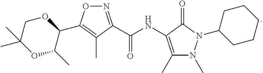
C1C(C)(C)OC(C)C(C2=C(C)C(C(NC3=C(C)N(C)N(C4CCCCC4)C3=O)=O)=NO2)O1
